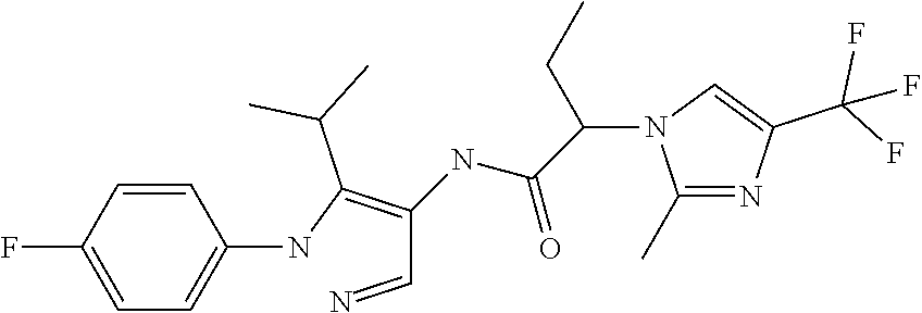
C1=C(F)C=CC(NC(=C(C=N)NC(C(N2C(C)=NC(C(F)(F)F)=C2)CC)=O)C(C)C)=C1
